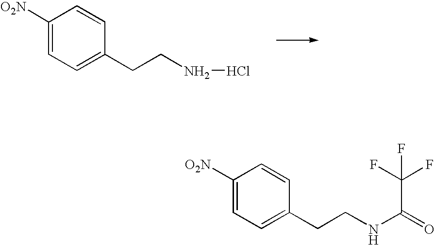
C1([O2N])=CC=C(CCNCl)C=C1.C1([O2N])=CC=C(CCNC(=O)C(F)(F)F)C=C1
